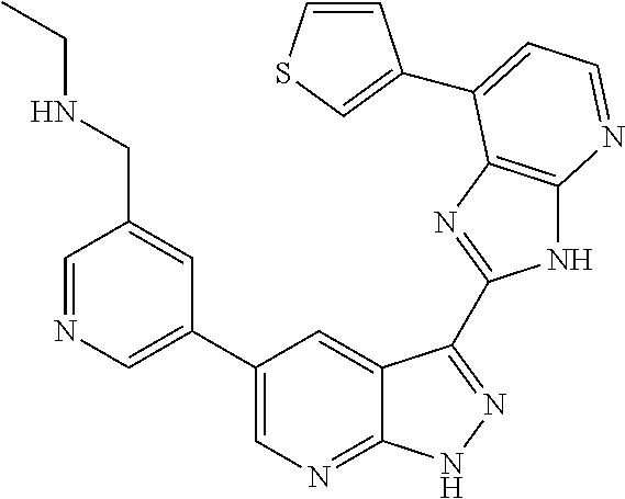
C1=NC=C(C2=CN=C3C(=C2)C(C2=NC4=C(N2)N=CC=C4C2=CSC=C2)=NN3)C=C1CNCC
